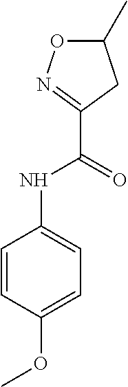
C1=CC(NC(C2=NOC(C)C2)=O)=CC=C1OC
